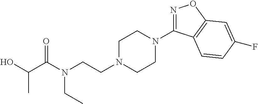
N1=C(N2CCN(CCN(C(C(O)C)=O)CC)CC2)C2=C(O1)C=C(F)C=C2
